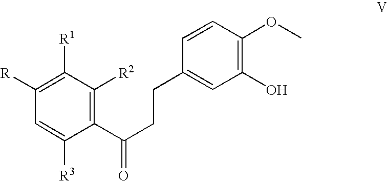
C1(C(CCC2=CC(O)=C(OC)C=C2)=O)=C([R2])C([R1])=C([R])C=C1[R3]
